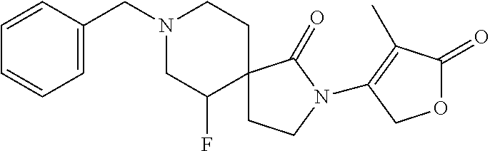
C1=C(CN2CC(F)C3(CC2)CCN(C2=C(C)C(=O)OC2)C3=O)C=CC=C1
